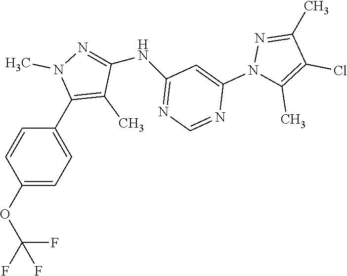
N(C1=NN(C)C(C2=CC=C(OC(F)(F)F)C=C2)=C1C)C1=NC=NC(N2C(C)=C(Cl)C(C)=N2)=C1
